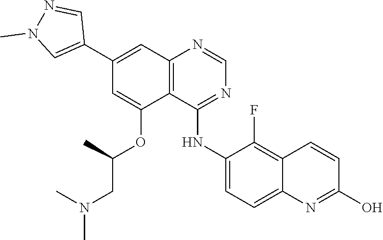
C1=NC2=C(C(OC(C)CN(C)C)=CC(C3=CN(C)N=C3)=C2)C(NC2=CC=C3C(=C2F)C=CC(O)=N3)=N1
